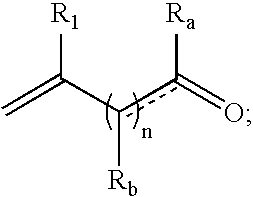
C=C(c(c(=O)[Ra])[Rb])[R1]
